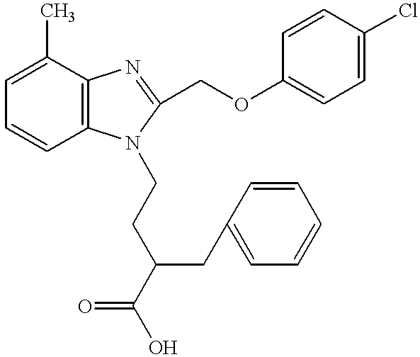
C1=C(C)C2=C(C=C1)N(CCC(C(O)=O)CC1=CC=CC=C1)C(COC1=CC=C(Cl)C=C1)=N2
